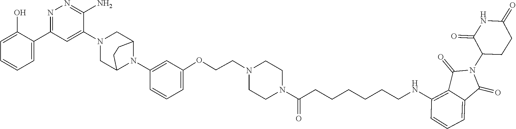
C1=C(O)C(C2=NN=C(N)C(N3CC4N(C5=CC(OCCN6CCN(C(CCCCCCNC7=C8C(=CC=C7)C(=O)N(C7CCC(=O)NC7=O)C8=O)=O)CC6)=CC=C5)C(C3)CC4)=C2)=CC=C1
